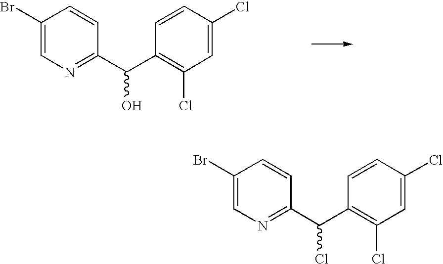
C1(Br)=CN=C(C(C2=C(Cl)C=C(Cl)C=C2)O)C=C1.C1(Br)=CN=C(C(C2=C(Cl)C=C(Cl)C=C2)Cl)C=C1
